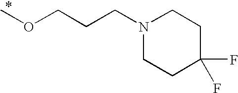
N1(CCCOC)CCC(F)(F)CC1
